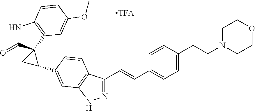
N1C(=O)C2(C3=C1C=CC(OC)=C3)CC2C1=CC2=C(C(C=CC3=CC=C(CCN4CCOCC4)C=C3)=NN2)C=C1
